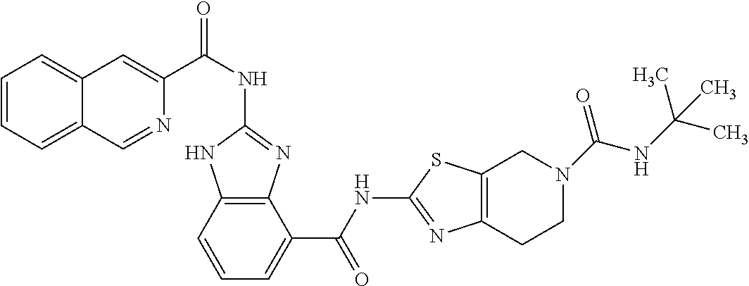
C1(NC(C2=CC3=CC=CC=C3C=N2)=O)=NC2=C(N1)C=CC=C2C(NC1=NC2=C(S1)CN(C(NC(C)(C)C)=O)CC2)=O
